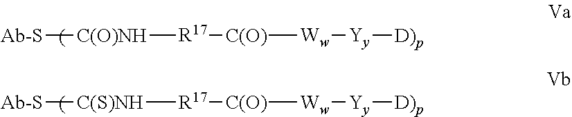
[Ab-S][C(O)NH][R17][C(O)][Ww][Yy][D)p].[Ab-S][C(S)NH][R17][C(O)][Ww][Yy][D)p]
